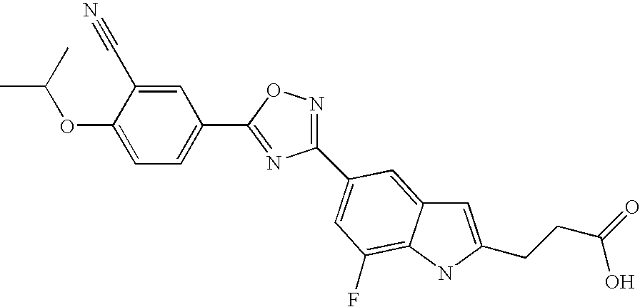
C1(OC(C)C)=CC=C(C2=NC(C3=CC(F)=C4C(=C3)C=C(CCC(=O)O)N4)=NO2)C=C1C#N
